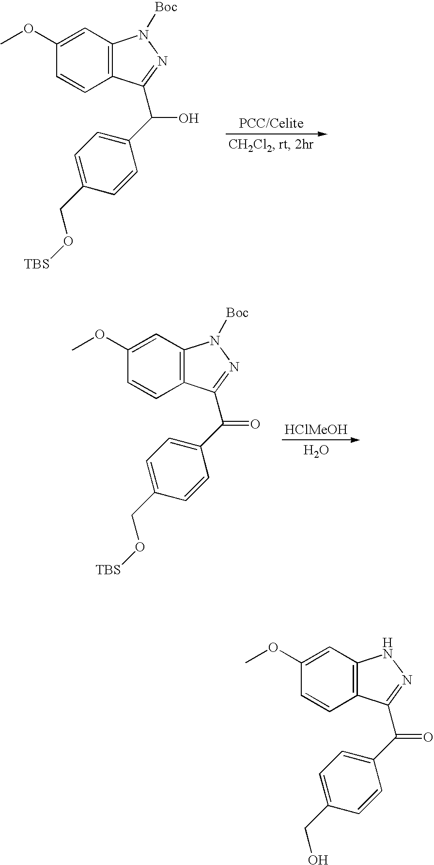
COC1=CC2=C(C=C1)C(C(O)C1=CC=C(CO[TBS])C=C1)=NN2[Boc].[HClMeOH].O.COC1=CC2=C(C=C1)C(C(=O)C1=CC=C(CO[TBS])C=C1)=NN2[Boc].COC1=CC2=C(C=C1)C(C(=O)C1=CC=C(CO)C=C1)=NN2
